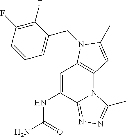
C1=C(NC(N)=O)C2=NN=C(C)N2C2=C1N(CC1=CC=CC(F)=C1F)C(C)=C2
